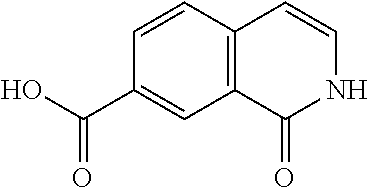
C1=CC2=C(C=C1C(O)=O)C(=O)NC=C2
